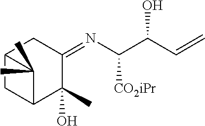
C1C2CC(C(O)(C)C1=NC(C(C=C)O)[CO2iPr])C2(C)C
